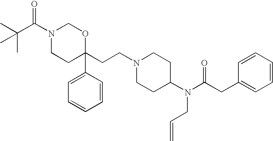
N1(C(C(C)(C)C)=O)CCC(CCN2CCC(N(C(CC3=CC=CC=C3)=O)CC=C)CC2)(C2=CC=CC=C2)OC1
